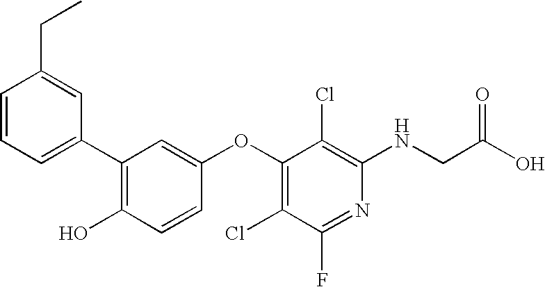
C1(C2=CC=CC(CC)=C2)=C(O)C=CC(OC2=C(Cl)C(F)=NC(NCC(O)=O)=C2Cl)=C1
